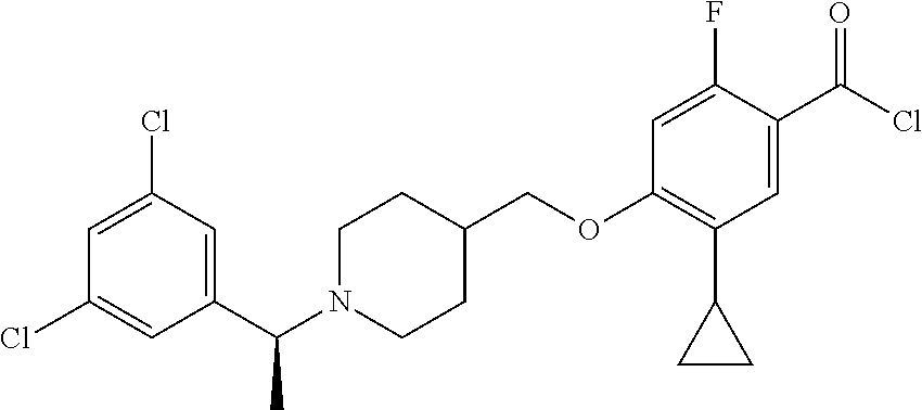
C1(COC2=C(C3CC3)C=C(C(=O)Cl)C(F)=C2)CCN(C(C2=CC(Cl)=CC(Cl)=C2)C)CC1
